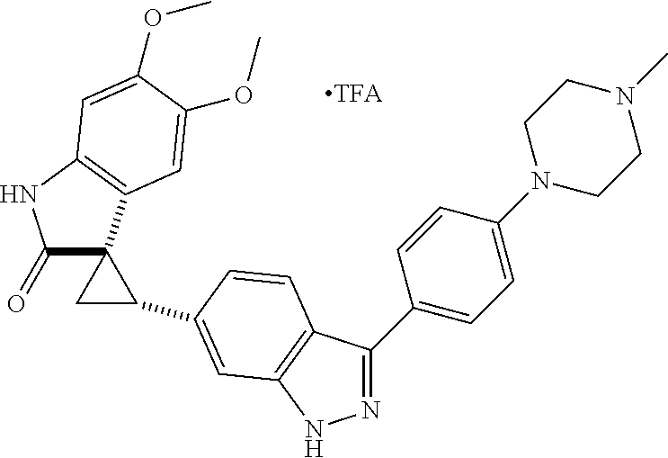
C1(=O)C2(C3=C(N1)C=C(OC)C(OC)=C3)CC2C1=CC2=C(C(C3=CC=C(N4CCN(C)CC4)C=C3)=NN2)C=C1
